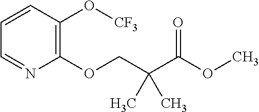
C1(OCC(C(OC)=O)(C)C)=C(O[CF3])C=CC=N1
